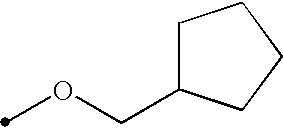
O(CC1CCCC1)C
